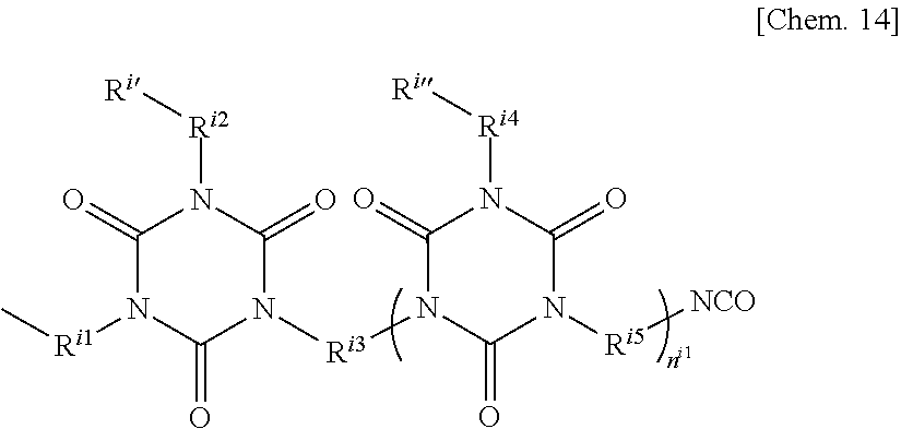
C1(=O)N([Ri1]C)C(=O)N([Ri3]N2C(=O)N([Ri5][NCO])C(=O)N([Ri4][Ri])C2=O)C(=O)N1[Ri2][Ri]
